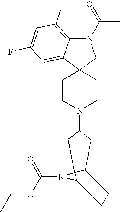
C1CN(C2CC3C4(N(C(OCC)=O)C4CC3)C2)CCC12CN(C(=O)C)C1=C(F)C=C(F)C=C21
